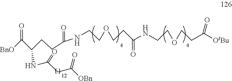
[BnO]C(C(CCC(NCCOCCC(=O)NCCOCCC(=O)[OtBu])=O)NC(CC(=O)[OBn])=O)=O
